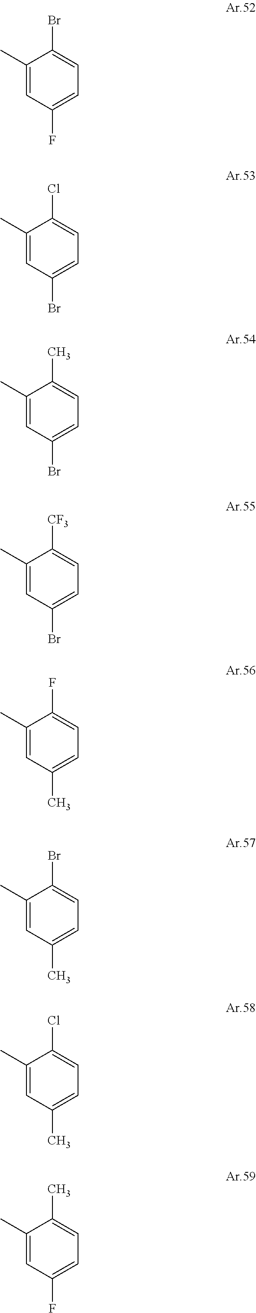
C1(C)=CC(F)=CC=C1Br.C1(C)=CC(Br)=CC=C1Cl.C1(C)=CC(Br)=CC=C1C.C1(C)=CC(Br)=CC=C1[CF3].C1(C)=CC(C)=CC=C1F.C1(C)=CC(C)=CC=C1Br.C1(C)=CC(C)=CC=C1Cl.C1(C)=CC(F)=CC=C1C
